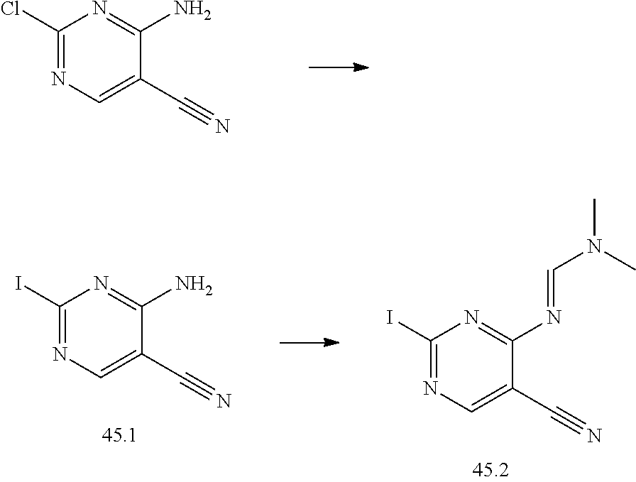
C1(C#N)=CN=C(Cl)N=C1N.C1(C#N)=CN=C(I)N=C1N.C1(C#N)=CN=C(I)N=C1N=CN(C)C
